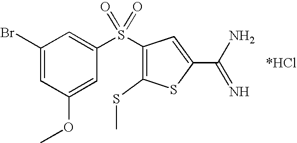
C1(Br)=CC(OC)=CC(S(C2=C(SC)SC(C(N)=N)=C2)(=O)=O)=C1.[*HCl]
